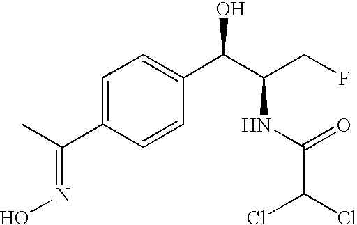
C1=C(C(C)=NO)C=CC(C(C(CF)NC(=O)C(Cl)Cl)O)=C1
